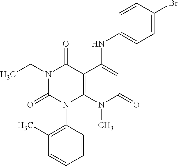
C1=CC(N2C3=C(C(=O)N(CC)C2=O)C(NC2=CC=C(Br)C=C2)=CC(=O)N3C)=C(C)C=C1
